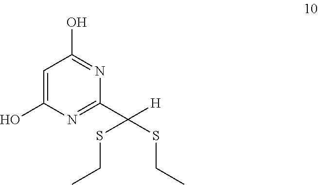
C1=C(O)N=C(C([H])(SCC)SCC)N=C1O
